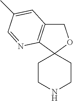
C1C2=C(C3(O1)CCNCC3)N=CC(C)=C2
